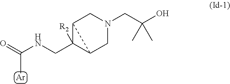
[Ar].C(NCC1([R2])C2CN(CC(O)(C)C)CC12)(=O)C
